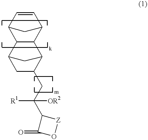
C12C(C3C=CC1C3)C1C(CC(C3C(=O)O[Z]3)([R1])[OR2])CC2C1
